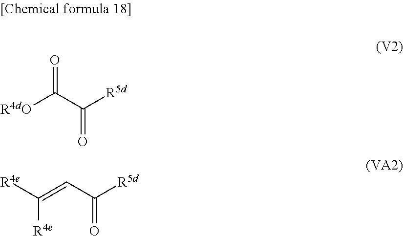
O=C(C([R5d])=O)[R4dO].O=C(C=C([R4e])[R4e])[R5d]
